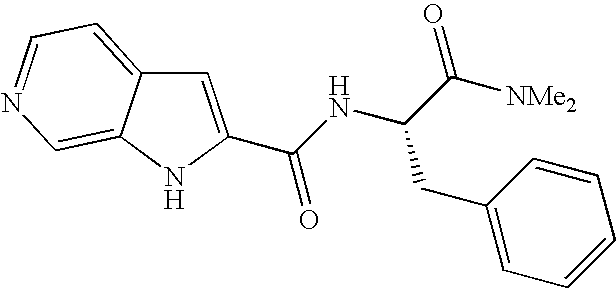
C(C1=CC2=CC=NC=C2N1)(NC(C([NMe2])=O)CC1=CC=CC=C1)=O
